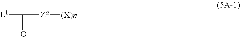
C([Za][(X)n])(=O)[L1]
